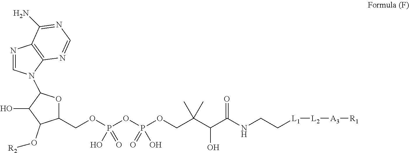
C1(COP(OP(OCC(C(C(NCC[L1][L2][A3][R1])=O)O)(C)C)(=O)O)(=O)O)OC(N2C=NC3=C2N=CN=C3N)C(O)C1O[R2]
